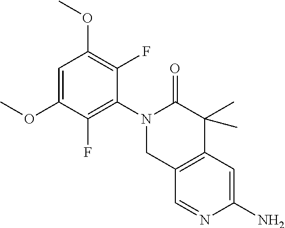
C12=C(C=C(N)N=C1)C(C)(C)C(=O)N(C1=C(F)C(OC)=CC(OC)=C1F)C2
